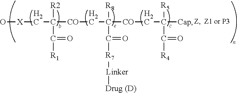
O[X]CC([CO]CC([CO]CC([Cap])(C([R4])=O)[R5])(C([R7][Linker][Drug (D)])=O)[R8])([R2])C([R1])=O
